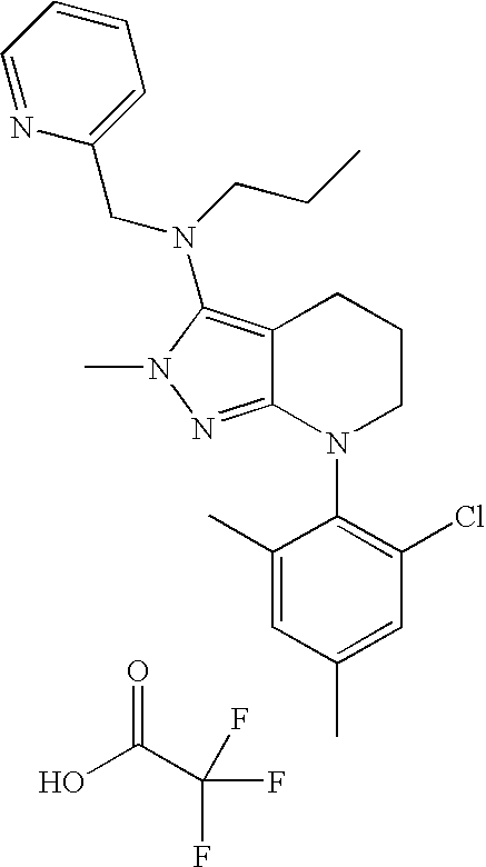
OC(C(F)(F)F)=O.C12=NN(C)C(N(CCC)CC3=CC=CC=N3)=C1CCCN2C1=C(Cl)C=C(C)C=C1C
